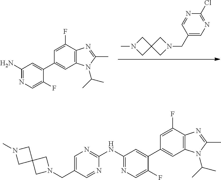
C12(CN(C)C1)CN(CC1=CN=C(Cl)N=C1)C2.C1(C2=CC(N)=NC=C2F)=CC2=C(C(F)=C1)N=C(C)N2C(C)C.C1(C2=CC(NC3=NC=C(CN4CC5(CN(C)C5)C4)C=N3)=NC=C2F)=CC2=C(C(F)=C1)N=C(C)N2C(C)C
